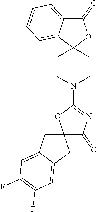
C12(CCN(C3=NC(=O)C4(O3)CC3=CC(F)=C(F)C=C3C4)CC1)OC(=O)C1=CC=CC=C21
